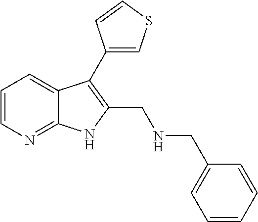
C1(C2=C(CNCC3=CC=CC=C3)NC3=NC=CC=C32)=CSC=C1
